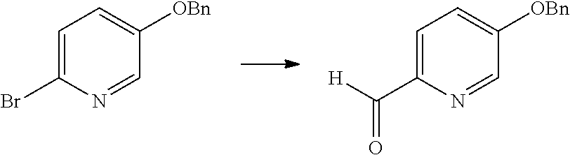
C1=C(Br)N=CC([OBn])=C1.C1=C(C([H])=O)N=CC([OBn])=C1
